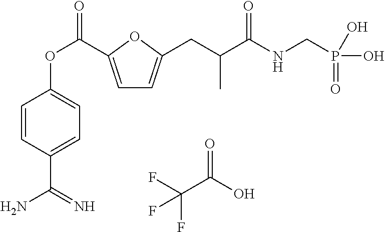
C1=C(C(OC2=CC=C(C(=N)N)C=C2)=O)OC(CC(C(NCP(O)(=O)O)=O)C)=C1.FC(C(O)=O)(F)F
